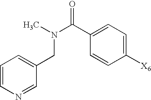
C1=CN=CC(CN(C)C(C2=CC=C([X6])C=C2)=O)=C1
